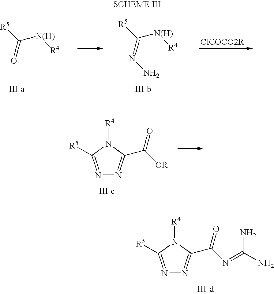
N1=C([R5])N([R4])C(C([OR])=O)=N1.C(=NN)([N(H)][R4])[R5].C(=O)([N(H)][R4])[R5].N1=C([R5])N([R4])C(C(N=C(N)N)=O)=N1
